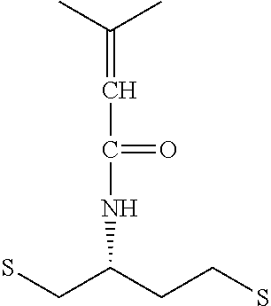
C(=CC(NC(CS)CCS)=O)(C)C
